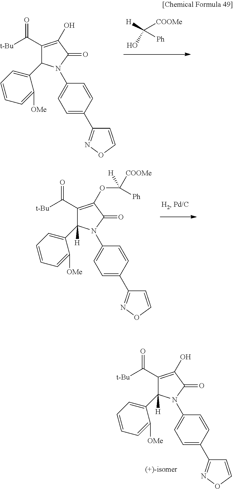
C1(C([t-Bu])=O)=C(O)C(=O)N(C2=CC=C(C3=NOC=C3)C=C2)C1C1=CC=CC=C1[OMe].C([COOMe])([Ph])(O)[H].C1(C([t-Bu])=O)=C(OC([Ph])([COOMe])[H])C(=O)N(C2=CC=C(C3=NOC=C3)C=C2)C1(C1=CC=CC=C1[OMe])[H].C1(C([t-Bu])=O)=C(O)C(=O)N(C2=CC=C(C3=NOC=C3)C=C2)C1(C1=CC=CC=C1[OMe])[H]
